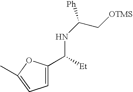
C1=C(C([Et])NC([Ph])C[OTMS])OC(C)=C1
